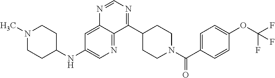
N1(C)CCC(NC2=CN=C3C(=C2)N=CN=C3C2CCN(C(=O)C3=CC=C(OC(F)(F)F)C=C3)CC2)CC1
